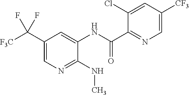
C1(C([F3C])(F)F)=CN=C(NC)C(NC(C2=NC=C([CF3])C=C2Cl)=O)=C1
